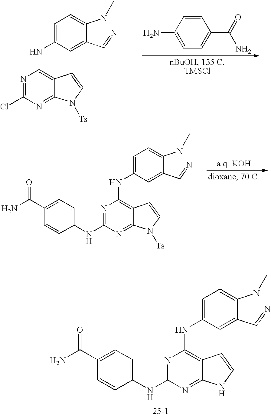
N1=C(NC2=CC=C(C(N)=O)C=C2)N=C2C(=C1NC1=CC=C(NC)C(C=N)=C1)C=CN2.NC1=CC=C(C(=O)N)C=C1.N1=C(Cl)N=C2C(=C1NC1=CC=C(NC)C(C=N)=C1)C=CN2[Ts].N1=C(NC2=CC=C(C(N)=O)C=C2)N=C2C(=C1NC1=CC=C(NC)C(C=N)=C1)C=CN2[Ts]
